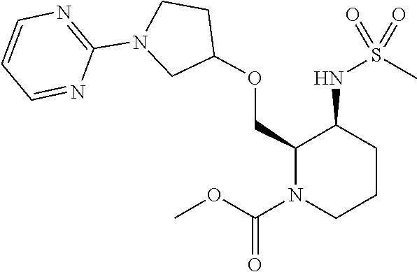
C1(OCC2C(NS(C)(=O)=O)CCCN2C(OC)=O)CCN(C2=NC=CC=N2)C1
